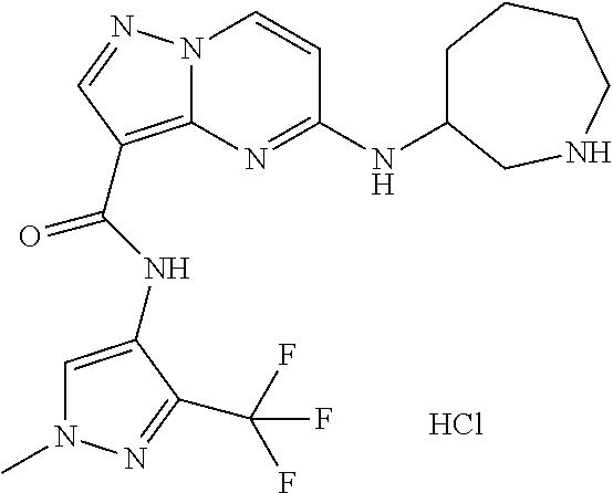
N(C(=O)C1=C2N(N=C1)C=CC(NC1CCCCNC1)=N2)C1=CN(C)N=C1C(F)(F)F.Cl
